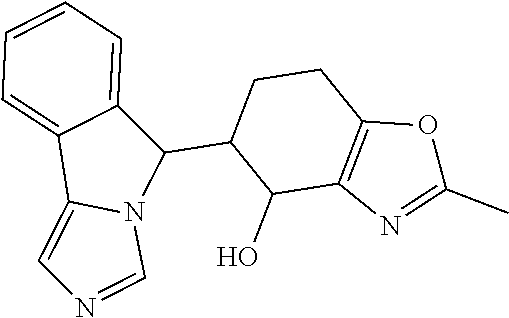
C1(C2CCC3=C(C2O)N=C(C)O3)C2=CC=CC=C2C2=CN=CN12
